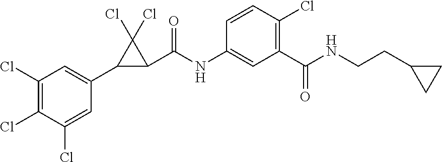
C1(Cl)=C(Cl)C(Cl)=CC(C2C(C(NC3=CC(C(NCCC4CC4)=O)=C(Cl)C=C3)=O)C2(Cl)Cl)=C1
